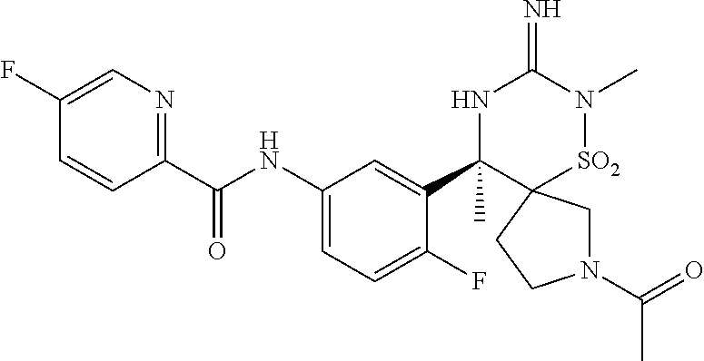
N1(C(=O)C)CC2(CC1)[SO2]N(C)C(=N)NC2(C1=CC(NC(C2=NC=C(F)C=C2)=O)=CC=C1F)C
